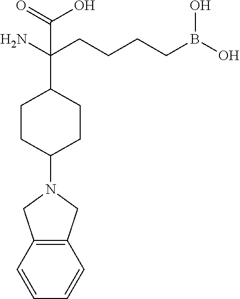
N1(C2CCC(C(CCCCB(O)O)(N)C(=O)O)CC2)CC2=C(C1)C=CC=C2
